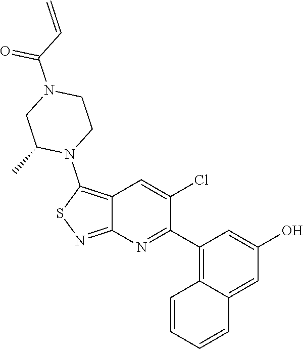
C1(C2=NC3=NSC(N4CCN(C(=O)C=C)CC4C)=C3C=C2Cl)=C2C(=CC(O)=C1)C=CC=C2
